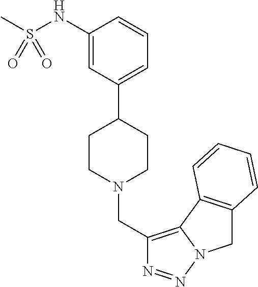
C1(NS(C)(=O)=O)=CC(C2CCN(CC3=C4N(N=N3)CC3=C4C=CC=C3)CC2)=CC=C1
